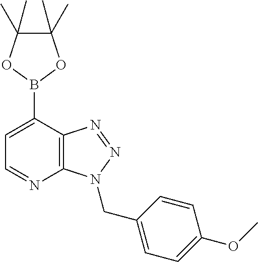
C12=C(C(B3OC(C)(C)C(C)(C)O3)=CC=N1)N=NN2CC1=CC=C(OC)C=C1
